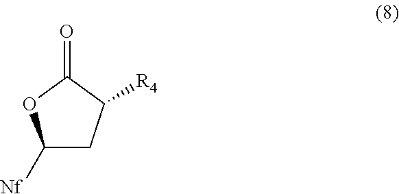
C1([Nf])CC([R4])C(=O)O1
